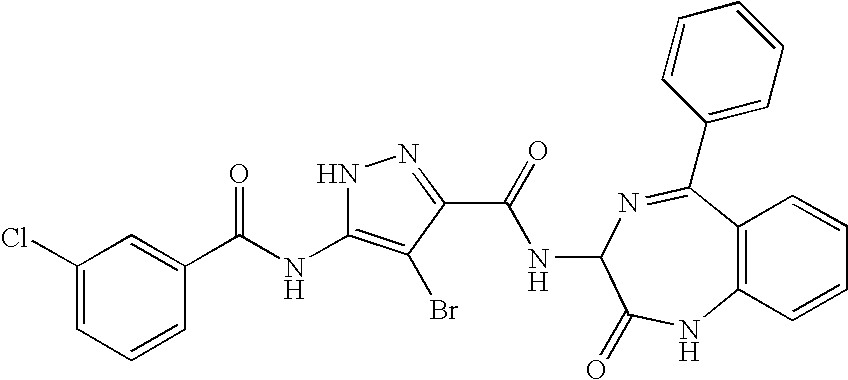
C1(Cl)=CC=CC(C(NC2=C(Br)C(C(=O)NC3C(=O)NC4=C(C=CC=C4)C(C4=CC=CC=C4)=N3)=NN2)=O)=C1
